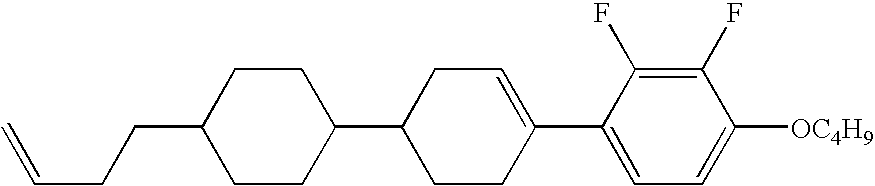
C1(F)=C(F)C(C2=CCC(C3CCC(CCC=C)CC3)CC2)=CC=C1[OC4H9]
